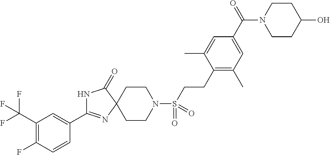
N1C(C2=CC(C(F)(F)F)=C(F)C=C2)=NC2(C1=O)CCN(S(CCC1=C(C)C=C(C(=O)N3CCC(O)CC3)C=C1C)(=O)=O)CC2
